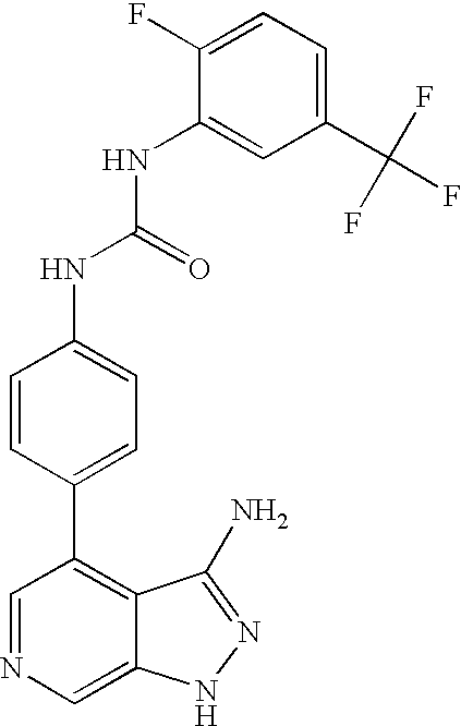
C1(C(F)(F)F)=CC=C(F)C(NC(NC2=CC=C(C3=C4C(=CN=C3)NN=C4N)C=C2)=O)=C1
